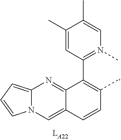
C1(C)=CC(C2=C(C)C=CC3=CN4C(=CC=C4)N=C23)=N(C)C=C1C
